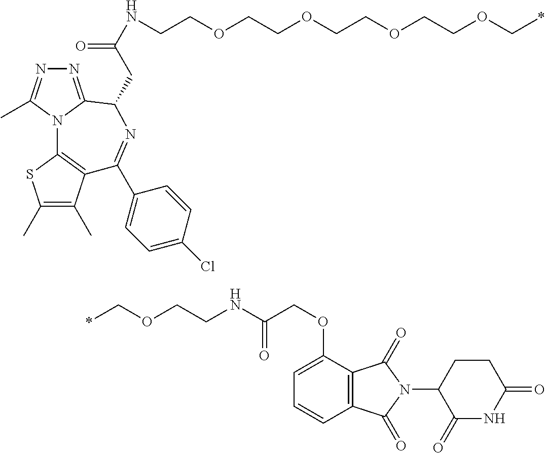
N(C(=O)COC1=CC=CC2=C1C(=O)N(C1C(=O)NC(=O)CC1)C2=O)CCOC*.C1(C)=C(C)C2=C(S1)N1C(=NN=C1C)C(CC(=O)NCCOCCOCCOCCOC*)N=C2C1=CC=C(Cl)C=C1
